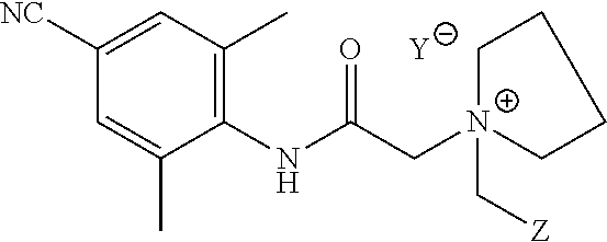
[Y].C1=C(C)C(NC(C[N+]2(C[Z])CCCC2)=O)=C(C)C=C1[NC]
